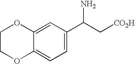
C1=C(C(C[CO2H])N)C=C2C(=C1)OCCO2
